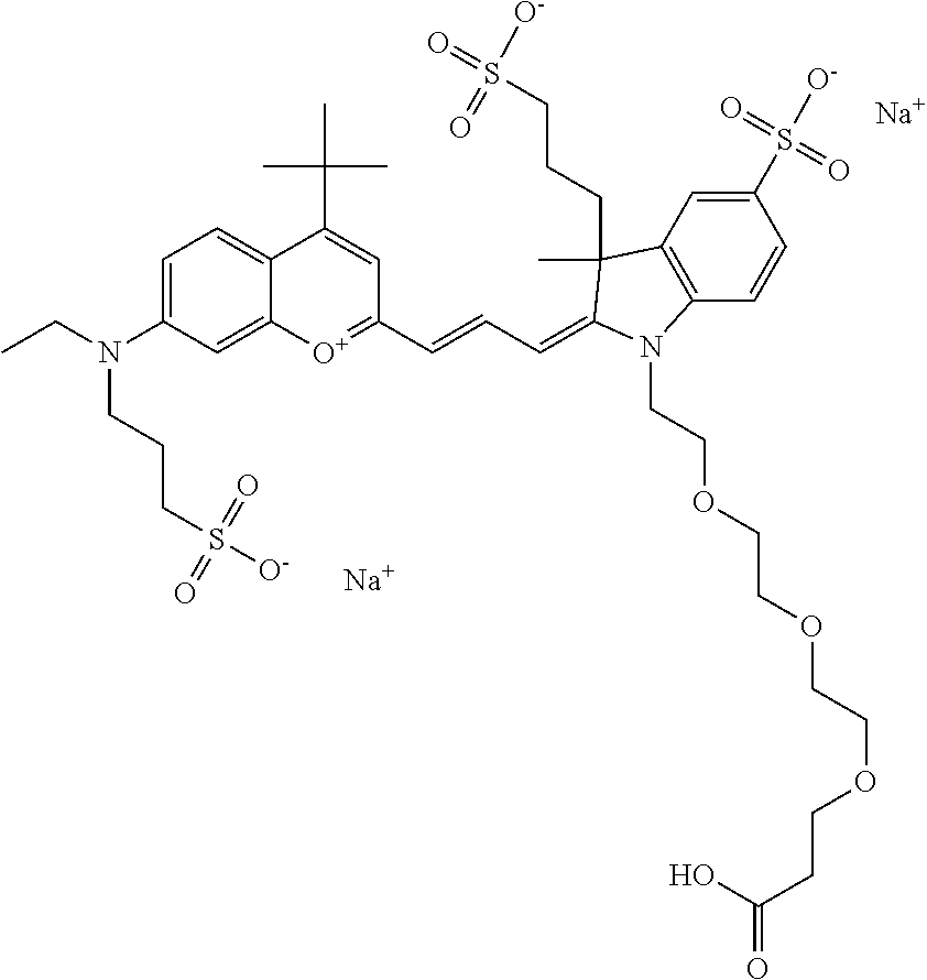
[Na].[Na].CCN(C1=CC=C2C(=C1)[O+]=C(C=CC=C1C(C)(CCCS(=O)([O-])=O)C3=C(C=CC(S([O-])(=O)=O)=C3)N1CCOCCOCCOCCC(O)=O)C=C2C(C)(C)C)CCCS([O-])(=O)=O
